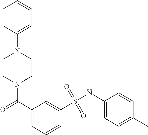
N1(C(C2=CC=CC(S(NC3=CC=C(C)C=C3)(=O)=O)=C2)=O)CCN(C2=CC=CC=C2)CC1
